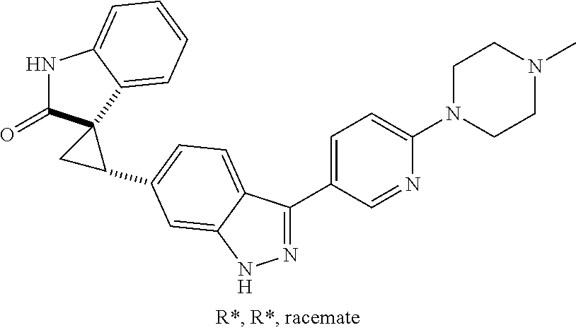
N1=C(C2=CC=C(N3CCN(C)CC3)N=C2)C2=CC=C(C3CC34C(=O)NC3=CC=CC=C43)C=C2N1
